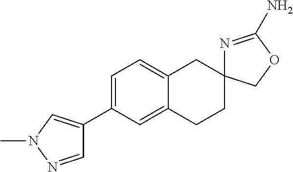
C12=CC(C3=CN(C)N=C3)=CC=C1CC1(CC2)N=C(N)OC1
